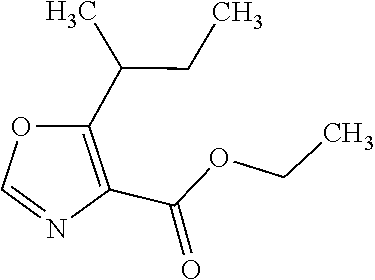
CCOC(C1=C(C(C)CC)OC=N1)=O
